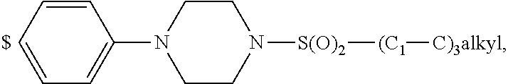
C1=CC=CC=C1N1CCN([S(O)2][(C1][C)3alkyl])CC1
